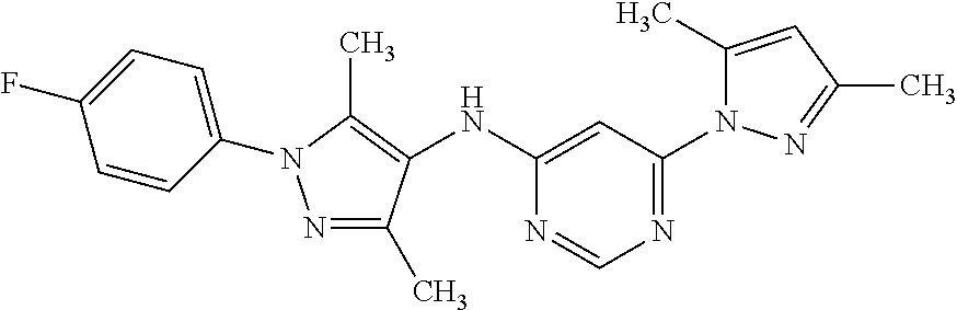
N1=C(C)C(NC2=CC(N3C(C)=CC(C)=N3)=NC=N2)=C(C)N1C1=CC=C(F)C=C1
